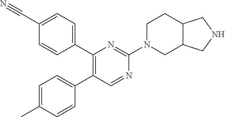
C1(C2=C(C3=CC=C(C)C=C3)C=NC(N3CCC4C(C3)CNC4)=N2)=CC=C(C#N)C=C1
